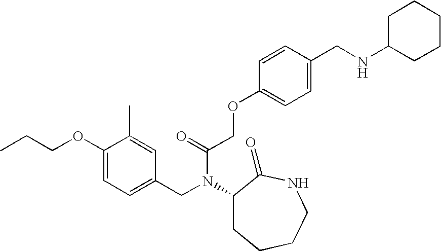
C1(OCCC)=CC=C(CN(C(=O)COC2=CC=C(CNC3CCCCC3)C=C2)C2CCCCNC2=O)C=C1C
